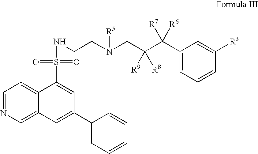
C1=NC=C2C(=C1)C(S(=O)(=O)NCCN(CC(C([R7])([R6])C1=CC=CC([R3])=C1)([R9])[R8])[R5])=CC(C1=CC=CC=C1)=C2
